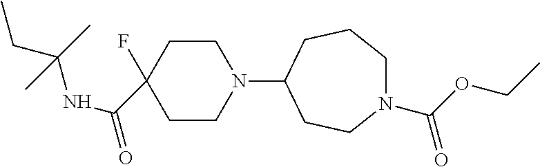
C1CN(C2CCN(C(OCC)=O)CCC2)CCC1(F)C(NC(CC)(C)C)=O
